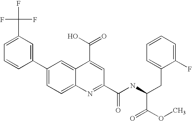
C1(C(F)(F)F)=CC=CC(C2=CC=C3C(=C2)C(C(=O)O)=CC(C(NC(CC2=CC=CC=C2F)C(=O)OC)=O)=N3)=C1
